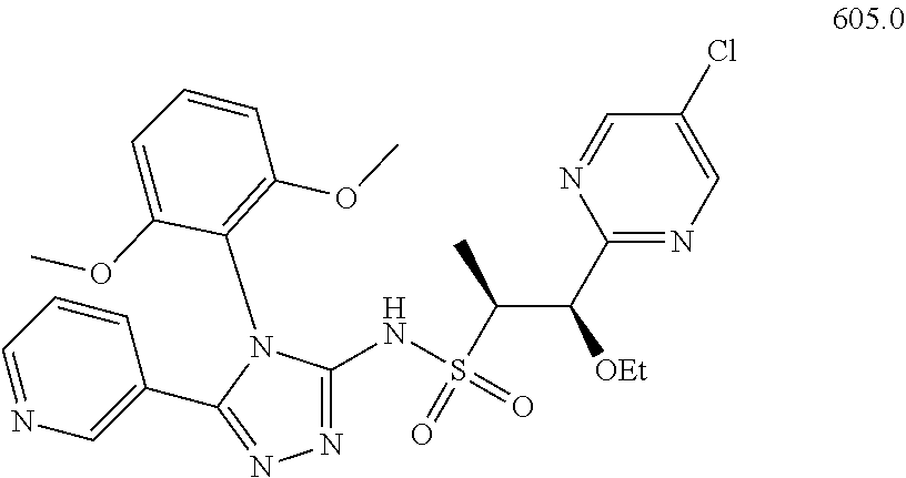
S(C(C(C1=NC=C(Cl)C=N1)[OEt])C)(NC1=NN=C(C2=CN=CC=C2)N1C1=C(OC)C=CC=C1OC)(=O)=O
